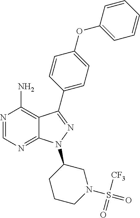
N1=CN=C2C(=C1N)C(C1=CC=C(OC3=CC=CC=C3)C=C1)=NN2C1CCCN(S([CF3])(=O)=O)C1
